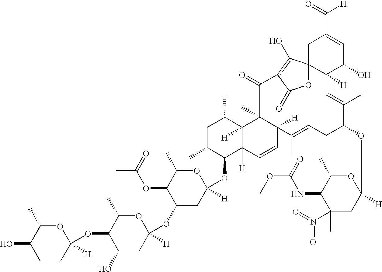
C1C23C([H])(C(O)C=C1C(=O)[H])C=C(C)C(OC1([H])OC(C)C(NC(OC)=O)C(C)(N(=O)=O)C1)CC=C(C)C1([H])C(C)(C(=O)C(=C2O)C(=O)O3)C2([H])C([H])(C=C1)C(OC1([H])OC(C)C(OC(C)=O)C(OC3([H])OC(C)C(OC4([H])OC(C)C(O)CC4)C(O)C3)C1)C(C)CC2C
